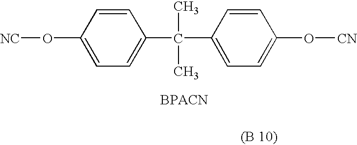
C1=CC(O[NC])=CC=C1C(C)(C)C1=CC=C(O[CN])C=C1
